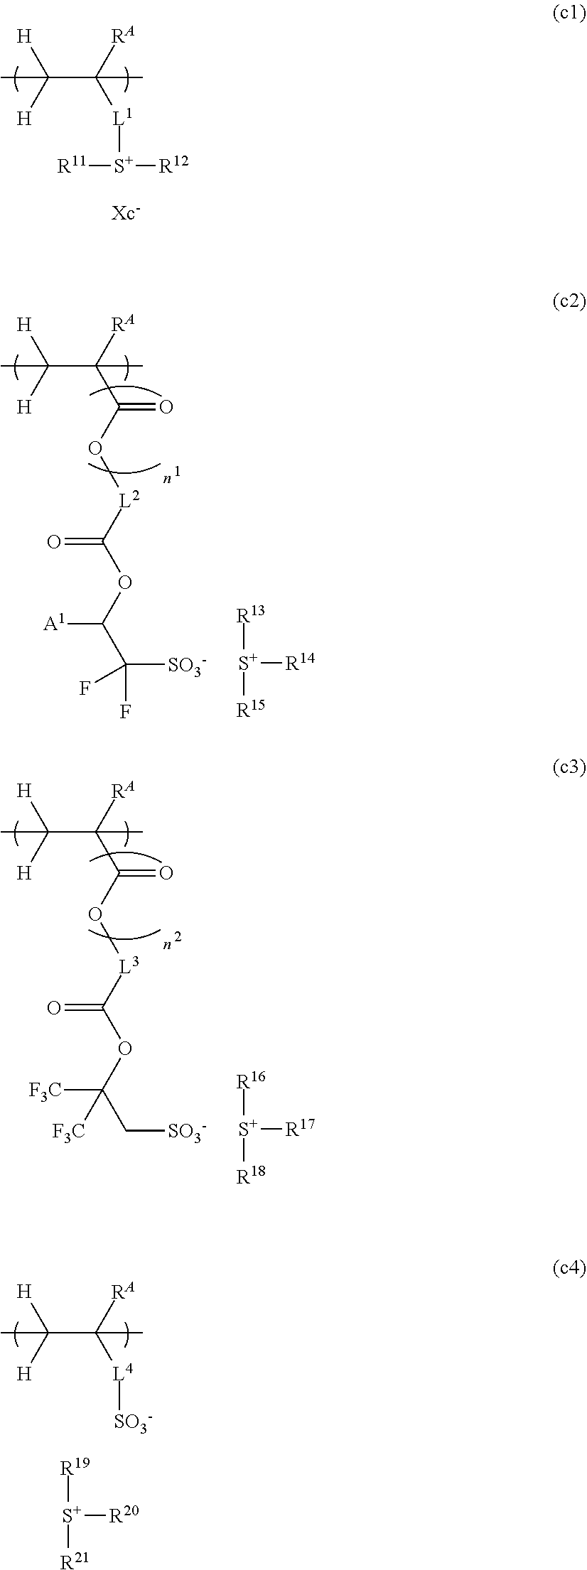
CC(C([L1][S+]([R12])[R11])([RA])C)([H])[H].[Xc-].CC(C(C(O[L2]C(OC(C([SO3-])(F)F)[A1])=O)=O)([RA])C)([H])[H].[S+]([R14])([R13])[R15].CC(C(C(O[L3]C(OC(C[SO3-])([F3C])[F3C])=O)=O)([RA])C)([H])[H].[S+]([R17])([R16])[R18].CC(C([L4][SO3-])([RA])C)([H])[H].[S+]([R20])([R19])[R21]
